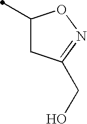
C1(C)CC(CO)=NO1
